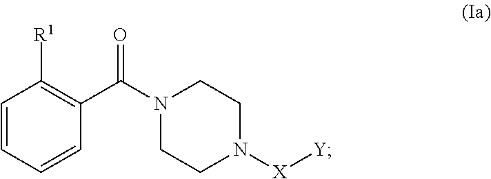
N1(C(C2=C([R1])C=CC=C2)=O)CCN([X][Y])CC1
